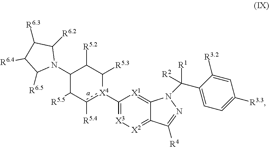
[X4]1(C2=[X3][X2]=C3C(=[X1]2)N(C(C2=CC=C([R3.3])C=C2[R3.2])([R1])[R2])N=C3[R4])c([R5.4])C([R5.5])C(N2C([R6.2])C([R6.3])C([R6.4])C2[R6.5])C([R5.2])C1[R5.3]
